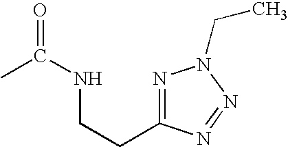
CC(NCCC1=NN(CC)N=N1)=O
